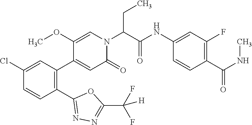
C1(Cl)=CC(C2=CC(=O)N(C(C(NC3=CC(F)=C(C(NC)=O)C=C3)=O)CC)C=C2OC)=C(C2=NN=C(C([H])(F)F)O2)C=C1
